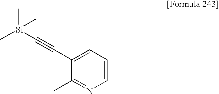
C1(C#C[Si](C)(C)C)=CC=CN=C1C
